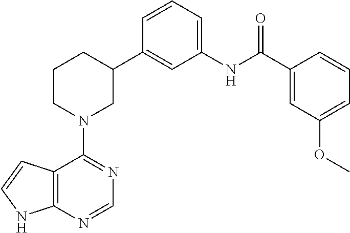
C1(C2CCCN(C3=NC=NC4=C3C=CN4)C2)=CC(NC(C2=CC(OC)=CC=C2)=O)=CC=C1
